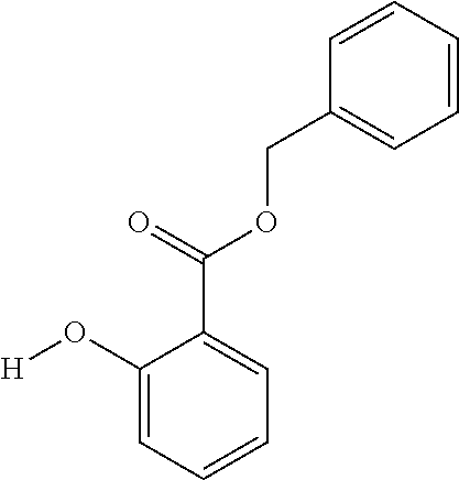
C1=CC=CC=C1COC(C1=CC=CC=C1O[H])=O
